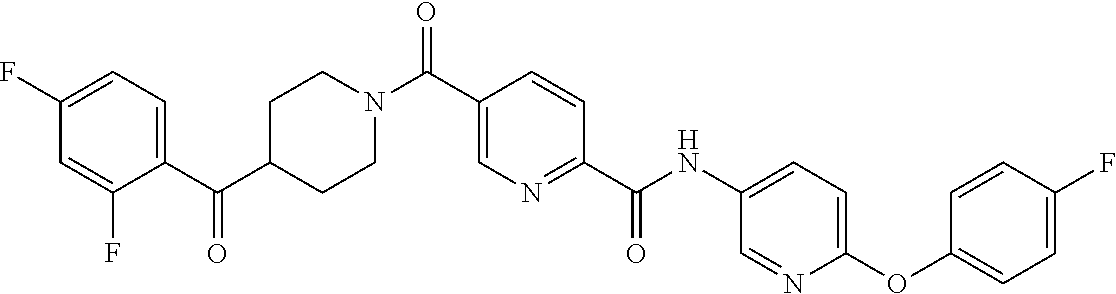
N(C(C1=NC=C(C(=O)N2CCC(C(=O)C3=CC=C(F)C=C3F)CC2)C=C1)=O)C1=CC=C(OC2=CC=C(F)C=C2)N=C1
